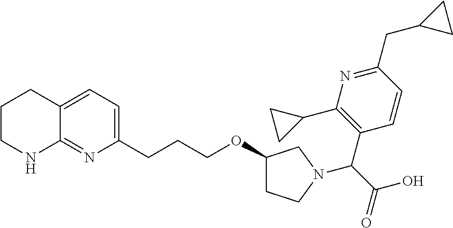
C1(C2CC2)=C(C(C(O)=O)N2CC(OCCCC3=CC=C4C(=N3)NCCC4)CC2)C=CC(CC2CC2)=N1
